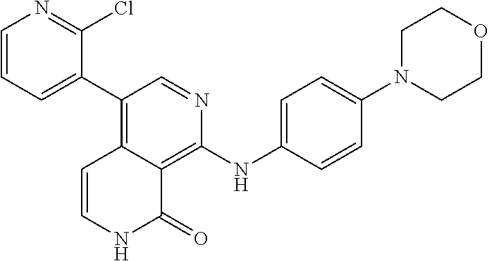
C1=NC(NC2=CC=C(N3CCOCC3)C=C2)=C2C(=C1C1=CC=CN=C1Cl)C=CNC2=O
